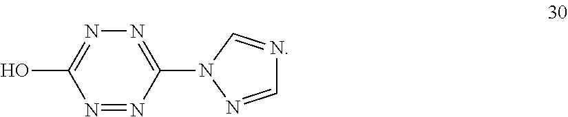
N1=NC(N2N=CN=C2)=NN=C1O
